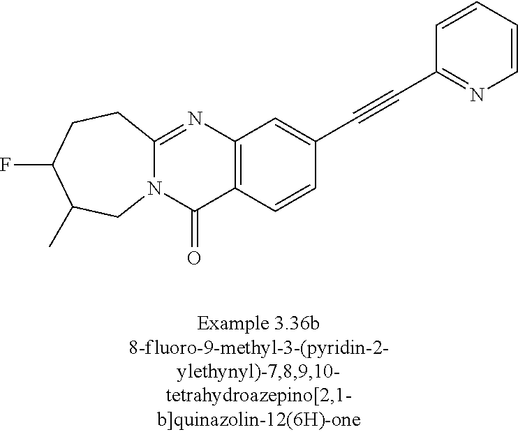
N12C(=NC3=C(C1=O)C=CC(C#CC1=NC=CC=C1)=C3)CCC(F)C(C)C2
